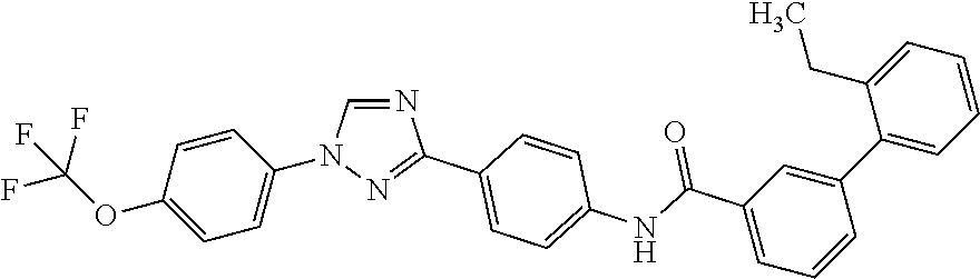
C1(OC(F)(F)F)=CC=C(N2C=NC(C3=CC=C(NC(C4=CC=CC(C5=CC=CC=C5CC)=C4)=O)C=C3)=N2)C=C1
